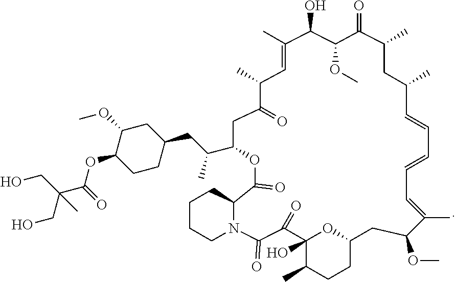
CC1=CC(C)C(=O)CC(C(CC2CC(OC)C(OC(C(CO)(CO)C)=O)CC2)C)OC(=O)C2N(C(=O)C(=O)C3(O)OC(CC(OC)C(C)=CC=CC=CC(C)CC(C)C(=O)C(OC)C1O)CCC3C)CCCC2
